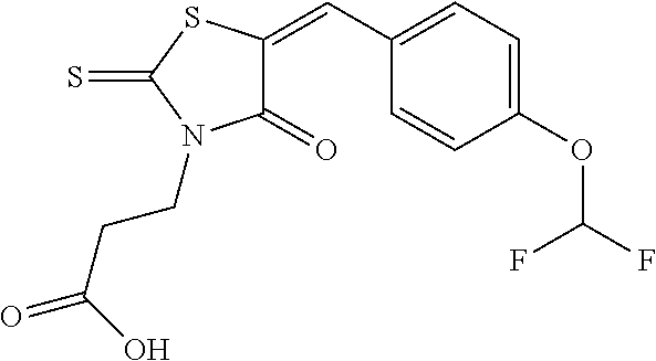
C1(=O)C(=CC2=CC=C(OC(F)F)C=C2)SC(=S)N1CCC(=O)O
